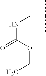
C(NCC(C)C)(=O)OCC
